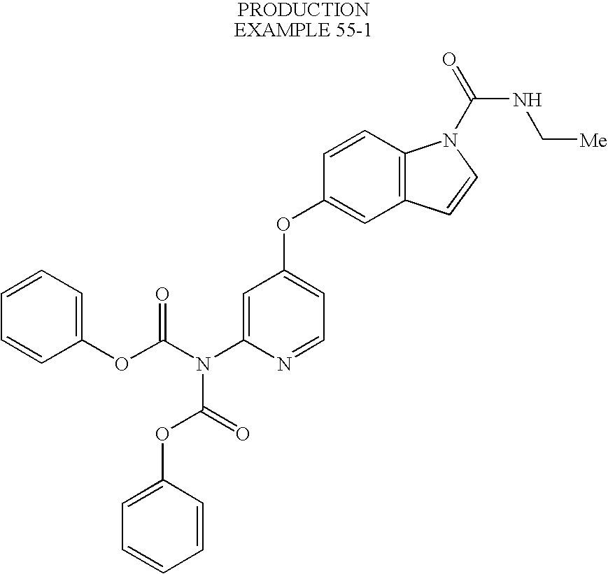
C1=CC=C(OC(N(C2=CC(OC3=CC4=C(C=C3)N(C(NC[Me])=O)C=C4)=CC=N2)C(=O)OC2=CC=CC=C2)=O)C=C1
